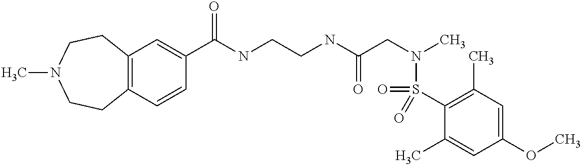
C1(C(NCCNC(CN(C)S(C2=C(C)C=C(OC)C=C2C)(=O)=O)=O)=O)=CC2=C(C=C1)CCN(C)CC2
